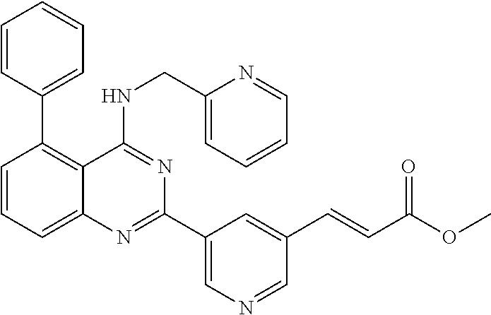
C1=CC=C2C(=C1C1=CC=CC=C1)C(NCC1=CC=CC=N1)=NC(C1=CN=CC(C=CC(OC)=O)=C1)=N2
